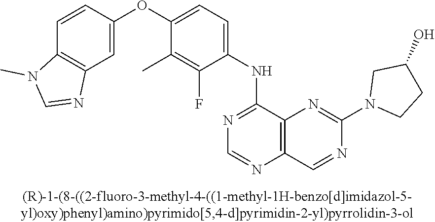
C1=CC(OC2=CC=C(NC3=NC=NC4=C3N=C(N3CCC(O)C3)N=C4)C(F)=C2C)=CC2=C1N(C)C=N2
